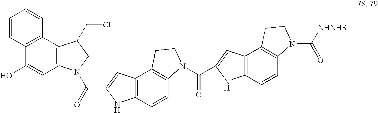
C1=CC2=C(C=C1)C1=C(C=C2O)N(C(=O)C2=CC3=C(N2)C=CC2=C3CCN2C(=O)C2=CC3=C(N2)C=CC2=C3CCN2C([NHNHR])=O)CC1CCl
